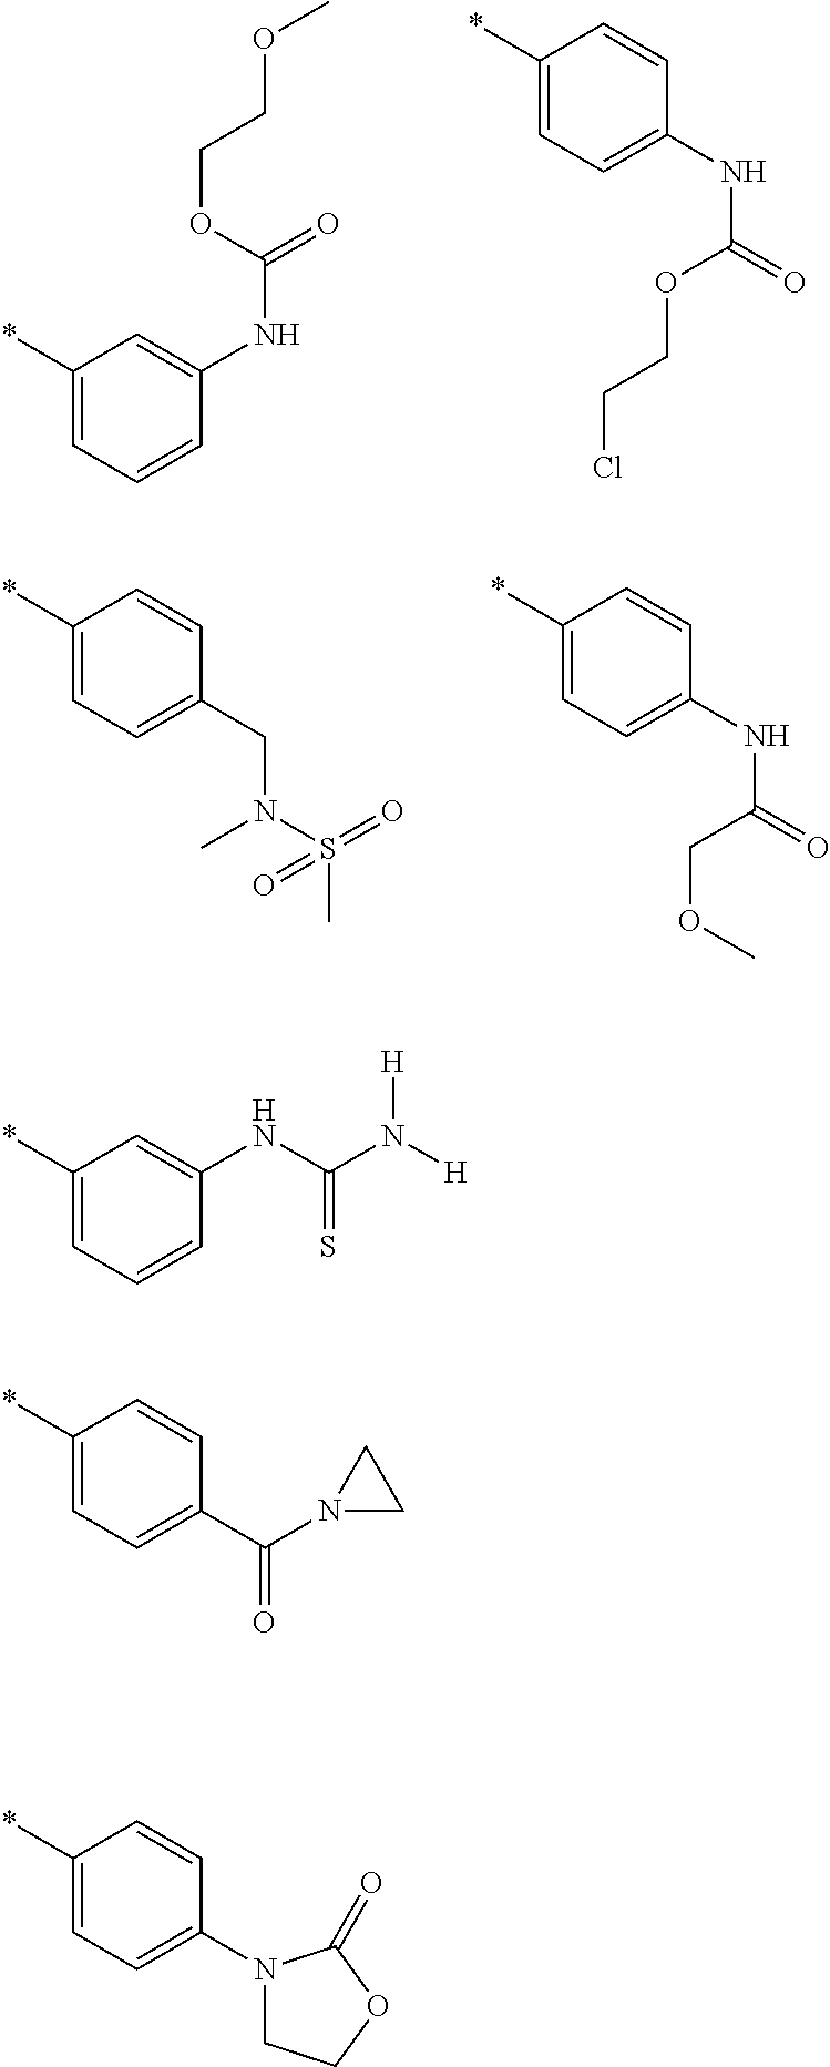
C1(*)=CC=CC(NC(=O)OCCOC)=C1.C1(*)=CC=C(NC(OCCCl)=O)C=C1.C1(*)=CC=C(CN(C)S(=O)(C)=O)C=C1.C1(*)=CC=C(NC(COC)=O)C=C1.C1(*)=CC=CC(NC(N([H])[H])=S)=C1.C1(*)=CC=C(C(N2CC2)=O)C=C1.C1(*)=CC=C(N2CCOC2=O)C=C1
